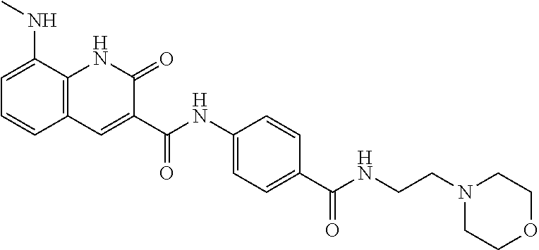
C1=C(NC)C2=C(C=C1)C=C(C(NC1=CC=C(C(=O)NCCN3CCOCC3)C=C1)=O)C(=O)N2
